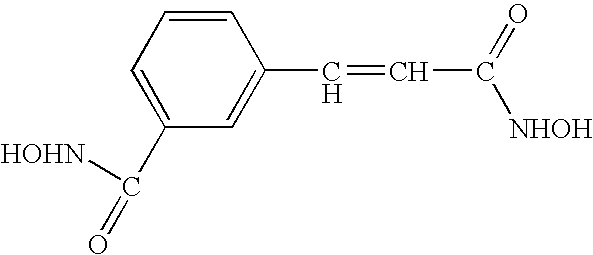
C1=C(C=CC([NHOH])=O)C=CC=C1C([HOHN])=O
